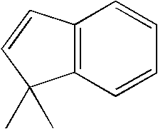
C1=CC=CC2=C1C(C)(C)C=C2
